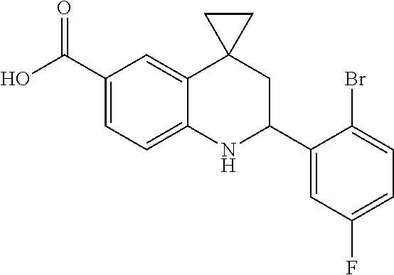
C1(C(O)=O)=CC=C2C(=C1)C1(CC(C3=CC(F)=CC=C3Br)N2)CC1
